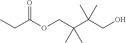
C(C(OCC(C(CO)(C)C)(C)C)=O)C
